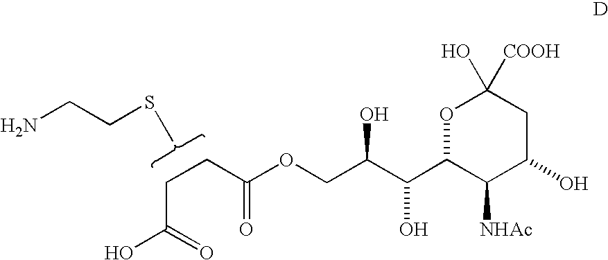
C(C(=O)O)CC(=O)OCC(C(C1C([NHAc])C(O)CC(O)([COOH])O1)O)O.C(N)CSC
